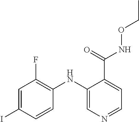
C1=C(I)C=CC(NC2=CN=CC=C2C(=O)NOCC)=C1F
